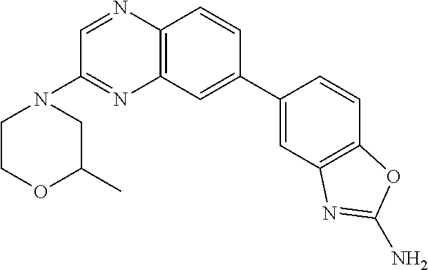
C12=C(C=C(C3=CC4=C(C=C3)OC(N)=N4)C=C1)N=C(N1CCOC(C)C1)C=N2
